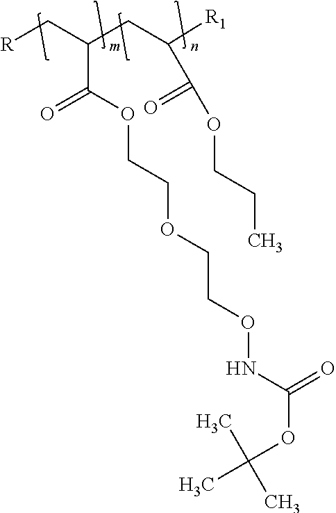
[R1]C(CC(C[R])C(=O)OCCOCCONC(OC(C)(C)C)=O)C(OCCC)=O
